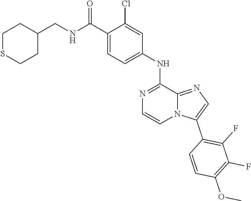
C1=C(NC2=NC=CN3C2=NC=C3C2=C(F)C(F)=C(OC)C=C2)C=C(Cl)C(C(NCC2CCSCC2)=O)=C1
